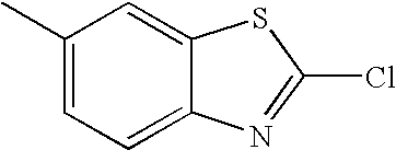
C1(C)=CC=C2C(=C1)SC(Cl)=N2
